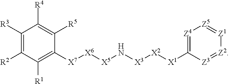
C1([R3])=C([R2])C([R1])=C([X7][X6][X5]N[X3][X2][X1]C2=[Z4][Z5]=[Z1][Z2]=[Z3]2)C([R5])=C1[R4]
